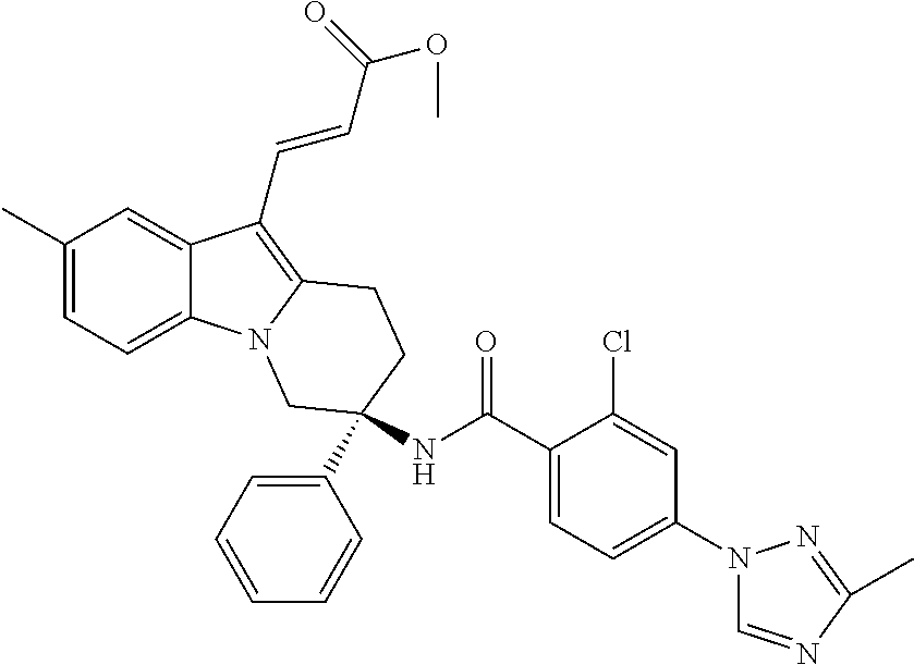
C1(C)=CC=C2C(=C1)C(C=CC(OC)=O)=C1N2CC(NC(C2=CC=C(N3C=NC(C)=N3)C=C2Cl)=O)(C2=CC=CC=C2)CC1
